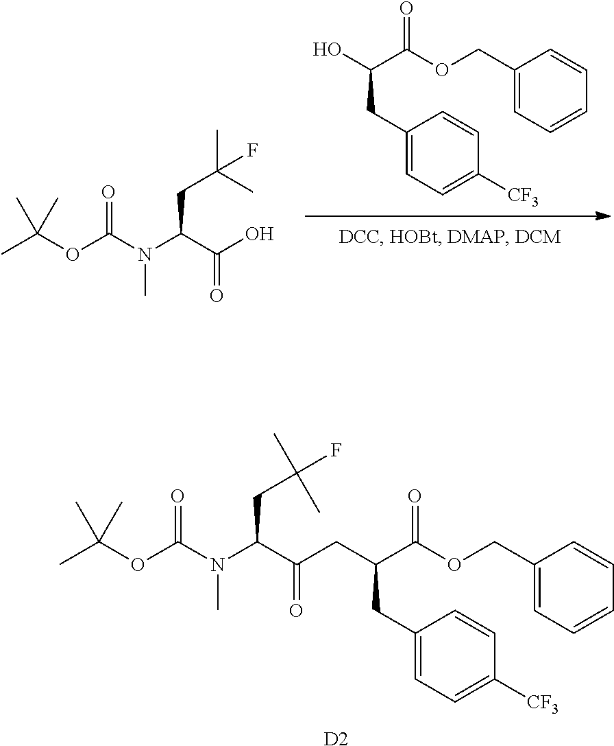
C(C(=O)OCC1=CC=CC=C1)(CC1=CC=C([CF3])C=C1)CC(C(N(C(OC(C)(C)C)=O)C)CC(C)(C)F)=O.[D2].CC(OC(N(C(C(O)=O)CC(C)(C)F)C)=O)(C)C.OC(C(=O)OCC1=CC=CC=C1)CC1=CC=C([CF3])C=C1
